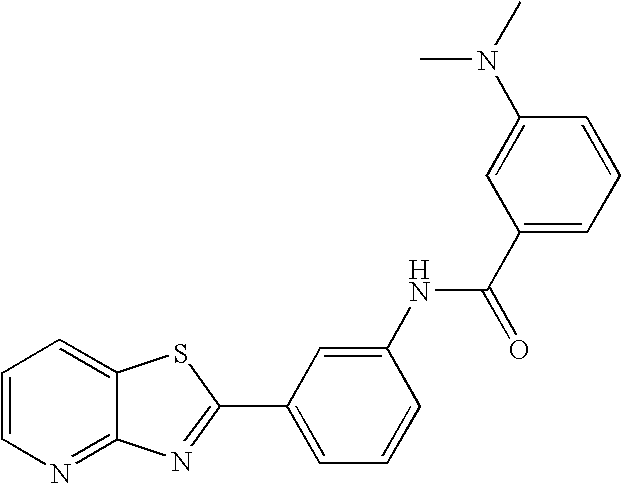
C1=CN=C2C(=C1)SC(C1=CC=CC(NC(C3=CC=CC(N(C)C)=C3)=O)=C1)=N2
